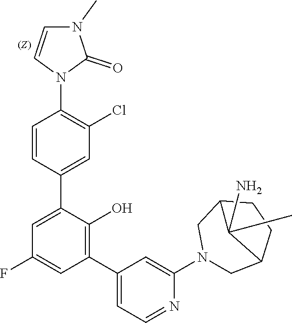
C1(C2=C(O)C(C3=CC(Cl)=C(N4C(=O)N(C)C=C4)C=C3)=CC(F)=C2)=CC=NC(N2CC3CCC(C2)C3(CC)N)=C1
